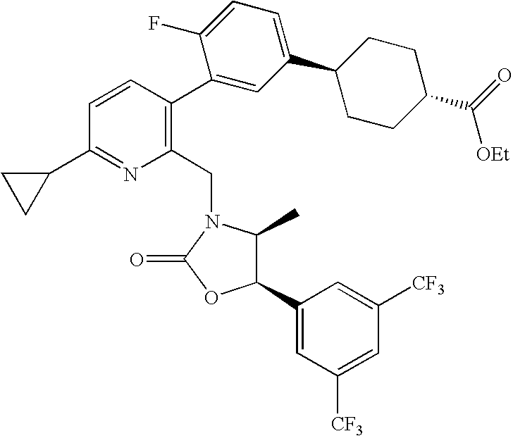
C1(C2=CC([CF3])=CC([CF3])=C2)C(C)N(CC2=C(C3=CC(C4CCC(C(=O)[OEt])CC4)=CC=C3F)C=CC(C3CC3)=N2)C(=O)O1
